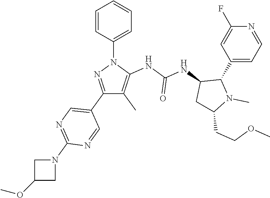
N(C(NC1C(C2=CC=NC(F)=C2)N(C)C(CCOC)C1)=O)C1=C(C)C(C2=CN=C(N3CC(OC)C3)N=C2)=NN1C1=CC=CC=C1
